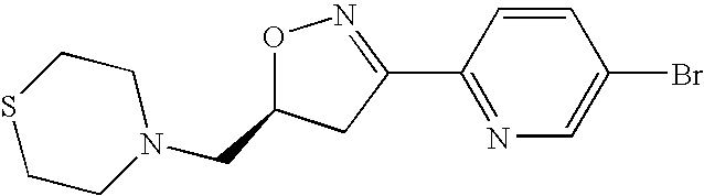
O1N=C(C2=NC=C(Br)C=C2)CC1CN1CCSCC1
